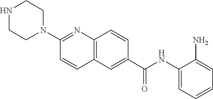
C12=C(C=C(C(NC3=CC=CC=C3N)=O)C=C1)C=CC(N1CCNCC1)=N2
